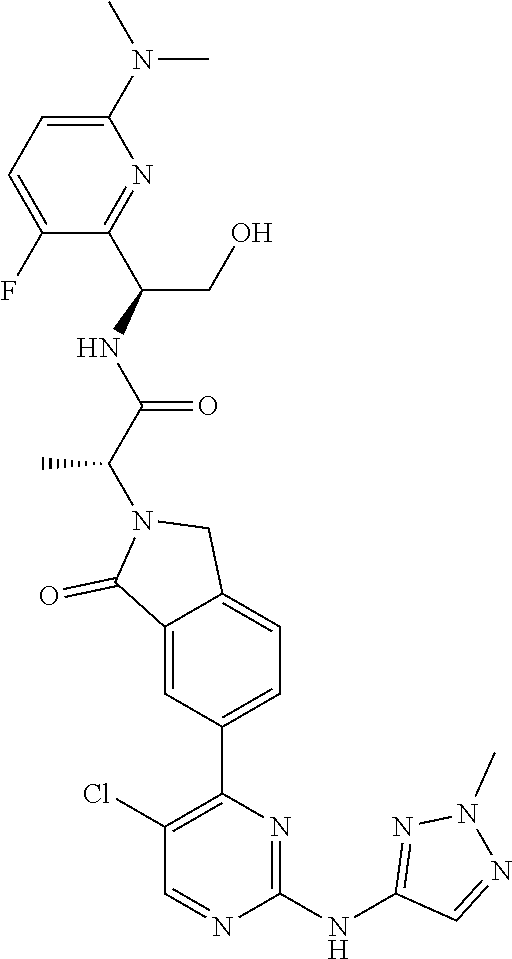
C1(N(C)C)=CC=C(F)C(C(NC(C(N2C(=O)C3=CC(C4=C(Cl)C=NC(NC5=NN(C)N=C5)=N4)=CC=C3C2)C)=O)CO)=N1
